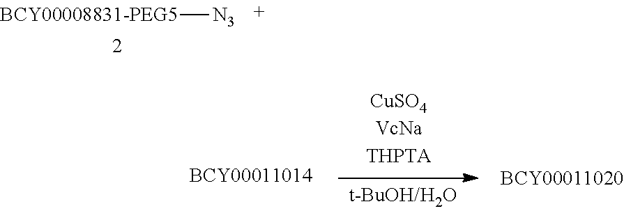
[BCY00008831-PEG5][N3]
